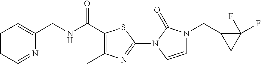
C1=CC=NC(CNC(=O)C2=C(C)N=C(N3C(=O)N(CC4CC4(F)F)C=C3)S2)=C1
